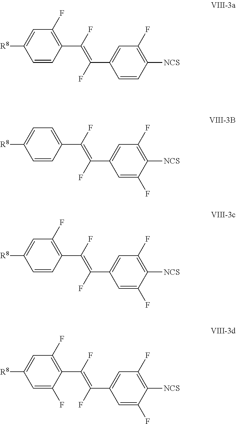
C1=CC(C(=C(C2=CC(F)=C([NCS])C=C2)F)F)=C(F)C=C1[R8].C1=CC(C(=C(C2=CC(F)=C([NCS])C(F)=C2)F)F)=CC=C1[R8].C1=CC(C(=C(C2=CC(F)=C([NCS])C(F)=C2)F)F)=C(F)C=C1[R8].C1=C(F)C(C(=C(C2=CC(F)=C([NCS])C(F)=C2)F)F)=C(F)C=C1[R8]
